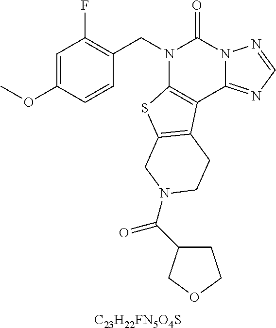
[C23H22FN5O4S].C1=C(OC)C=CC(CN2C3=C(C4=NC=NN4C2=O)C2=C(S3)CN(C(=O)C3CCOC3)CC2)=C1F
